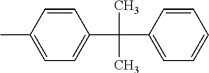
C1=C(C)C=CC(C(C)(C)C2=CC=CC=C2)=C1
